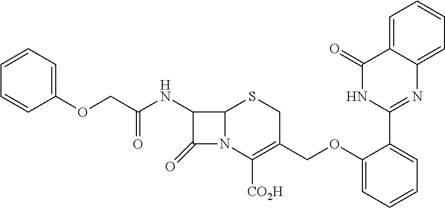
C1(NC(COC2=CC=CC=C2)=O)C(=O)N2C1SCC(COC1=CC=CC=C1C1=NC3=CC=CC=C3C(=O)N1)=C2[CO2H]
